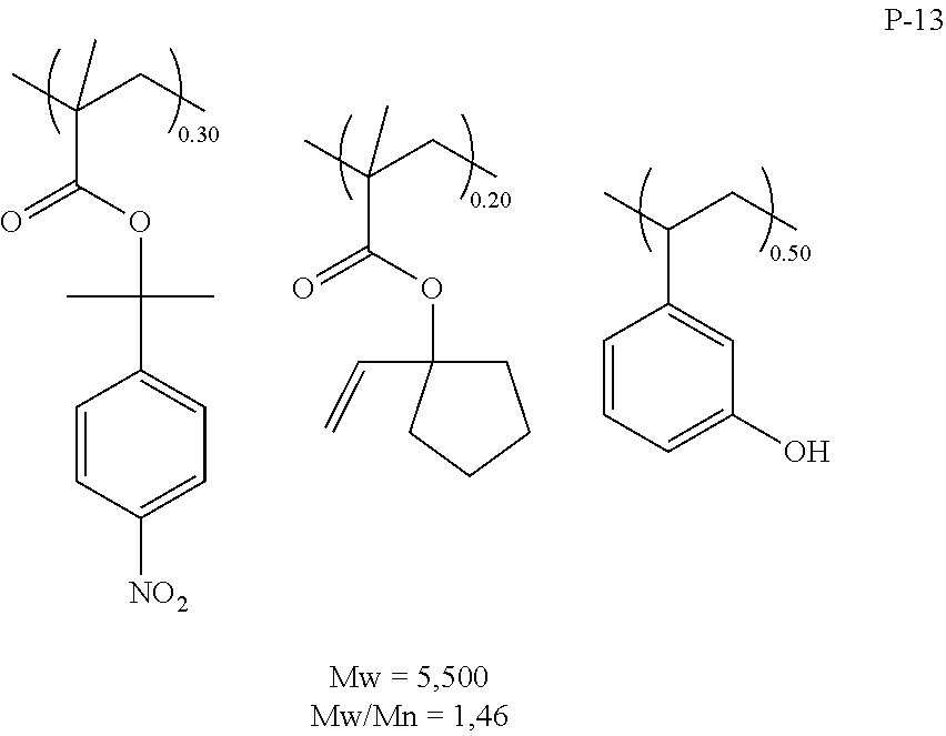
C1=CC([NO2])=CC=C1C(C)(C)OC(C(C)(CC)C)=O.O(C(C(C)(CC)C)=O)C1(C=C)CCCC1.C1(C(C)CC)=CC(O)=CC=C1
